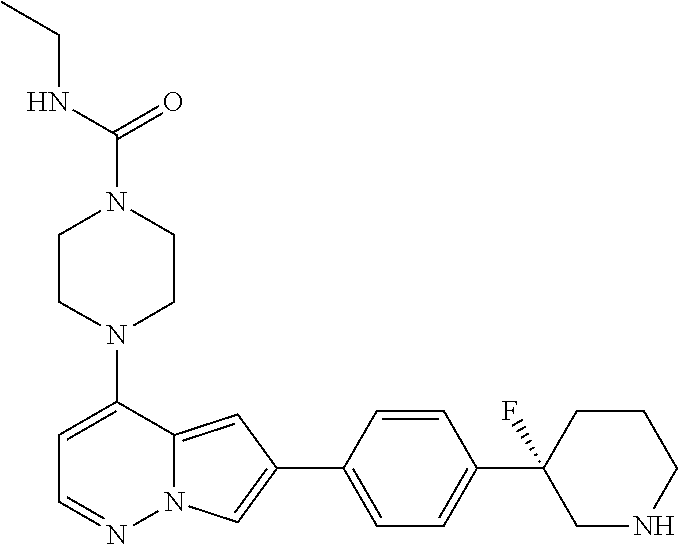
N1(C2=CC=NN3C2=CC(C2=CC=C(C4(F)CNCCC4)C=C2)=C3)CCN(C(NCC)=O)CC1
